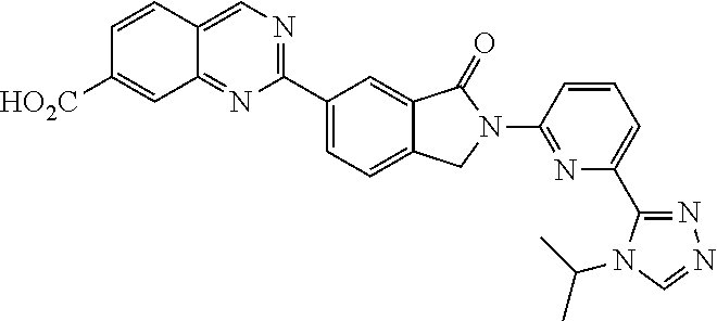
C12=CN=C(C3=CC=C4C(=C3)C(=O)N(C3=NC(C5=NN=CN5C(C)C)=CC=C3)C4)N=C1C=C([HO2C])C=C2
